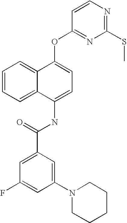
C1=CC=C2C(=C1)C(OC1=NC(SC)=NC=C1)=CC=C2NC(C1=CC(F)=CC(N2CCCCC2)=C1)=O
